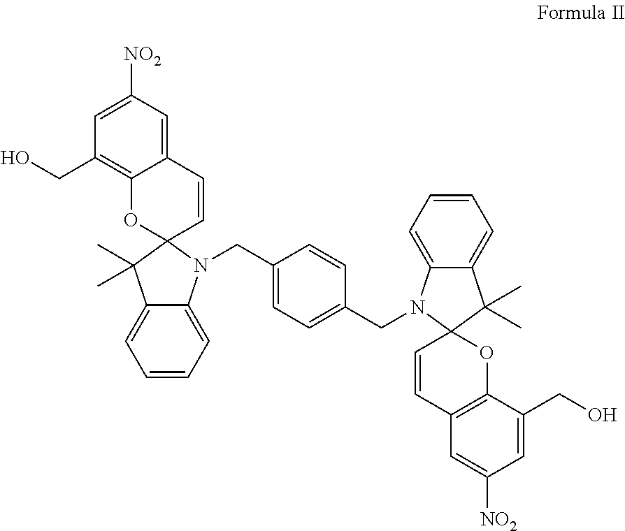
C12=CC([NO2])=CC(CO)=C1OC1(C=C2)C(C)(C)C2=CC=CC=C2N1CC1=CC=C(CN2C3=CC=CC=C3C(C)(C)C23C=CC2=C(O3)C(CO)=CC([NO2])=C2)C=C1
